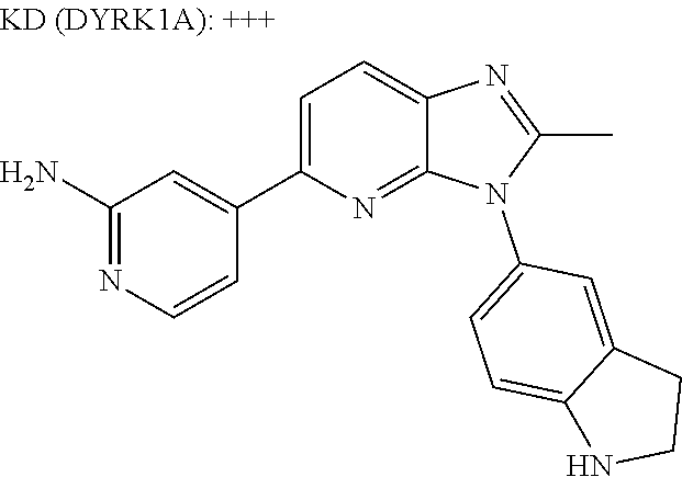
C1(C2=CC=C3N=C(C)N(C4=CC=C5C(=C4)CCN5)C3=N2)=CC(N)=NC=C1
